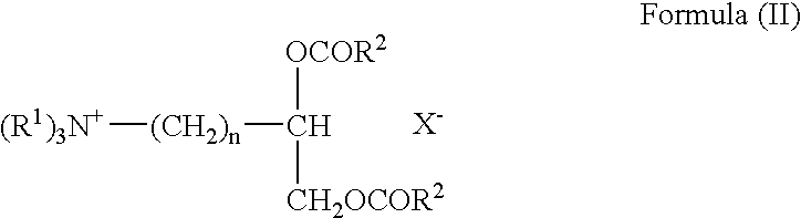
[(R1)3N+][(CH2)n]C([OCOR2])[CH2OCOR2]
